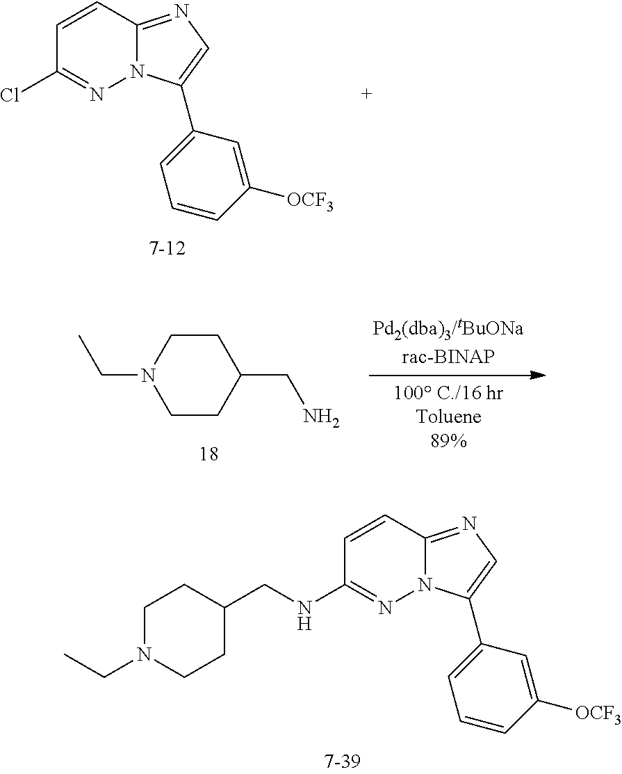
C1=CC2=NC=C(C3=CC=CC([OCF3])=C3)N2N=C1Cl.C1CC(CN)CCN1CC.C1=CC2=NC=C(C3=CC=CC([OCF3])=C3)N2N=C1NCC1CCN(CC)CC1
